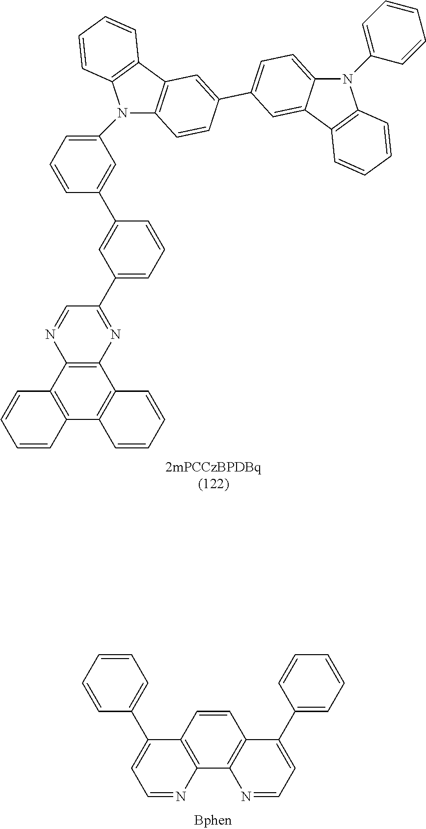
C12=C(C3=C(C4=C1C=CC=C4)C=CC=C3)N=CC(C1=CC=CC(C3=CC(N4C5=C(C6=C4C=CC=C6)C=C(C4=CC=C6C(=C4)C4=C(C=CC=C4)N6C4=CC=CC=C4)C=C5)=CC=C3)=C1)=N2.C1=CC2=C(C3=C1C(C1=CC=CC=C1)=CC=N3)N=CC=C2C1=CC=CC=C1
